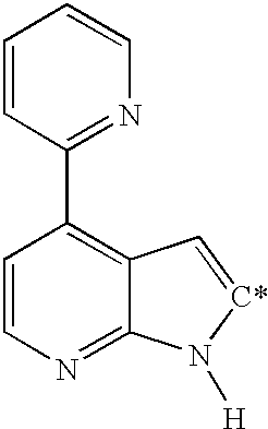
C1=CN=C2C(=C1C1=NC=CC=C1)C=[C*]N2[H]
